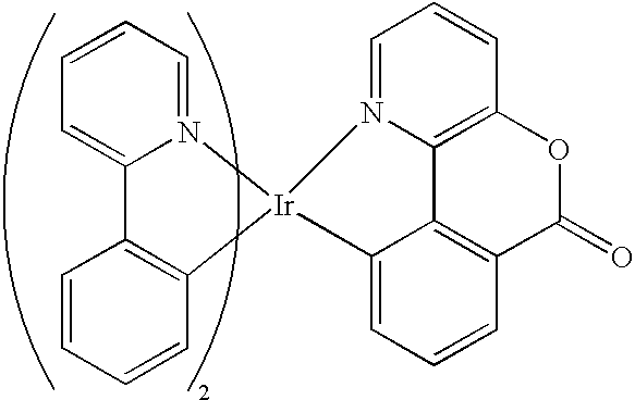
C1=CC=N2C(=C1)C1=C(C=CC=C1)[Ir]21N2=CC=CC3=C2C2=C(C=CC=C21)C(=O)O3
